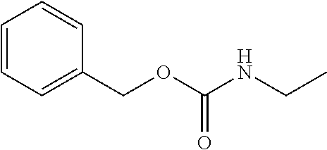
C1=CC=C(COC(NCC)=O)C=C1
